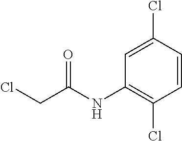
C1=CC(Cl)=CC(NC(CCl)=O)=C1Cl
